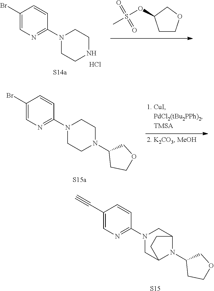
C1(Br)=CN=C(N2CCN(C3CCOC3)CC2)C=C1.C1(C#C)=CN=C(N2CC3N(C4CCOC4)C(C2)CC3)C=C1.[S15].C1(Br)=CN=C(N2CCNCC2)C=C1.Cl.C1C(OS(=O)(=O)C)CCO1
